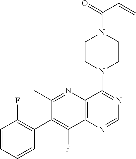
C1CN(C2=NC=NC3=C2N=C(C)C(C2=C(F)C=CC=C2)=C3F)CCN1C(=O)C=C
